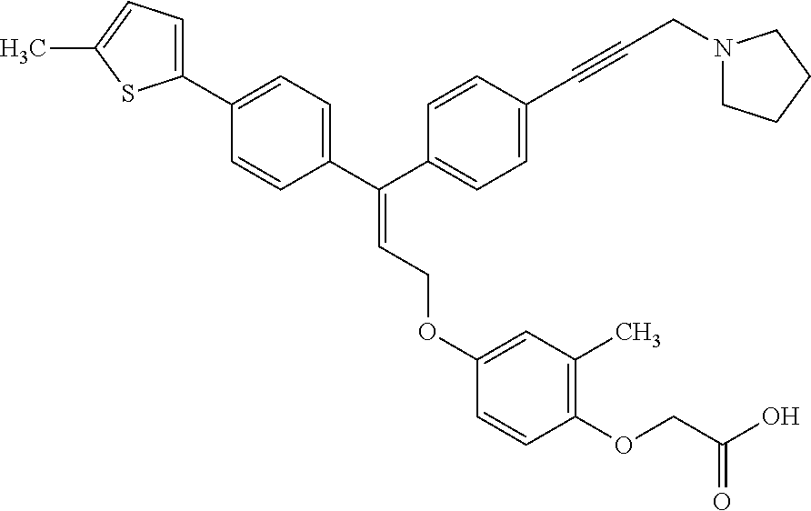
C1(C2=CC=C(C)S2)=CC=C(C(C2=CC=C(C#CCN3CCCC3)C=C2)=CCOC2=CC(C)=C(OCC(=O)O)C=C2)C=C1
